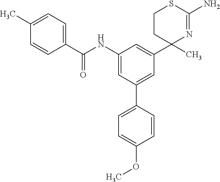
C1(C)(C2=CC(NC(C3=CC=C(C)C=C3)=O)=CC(C3=CC=C(OC)C=C3)=C2)N=C(N)SCC1
